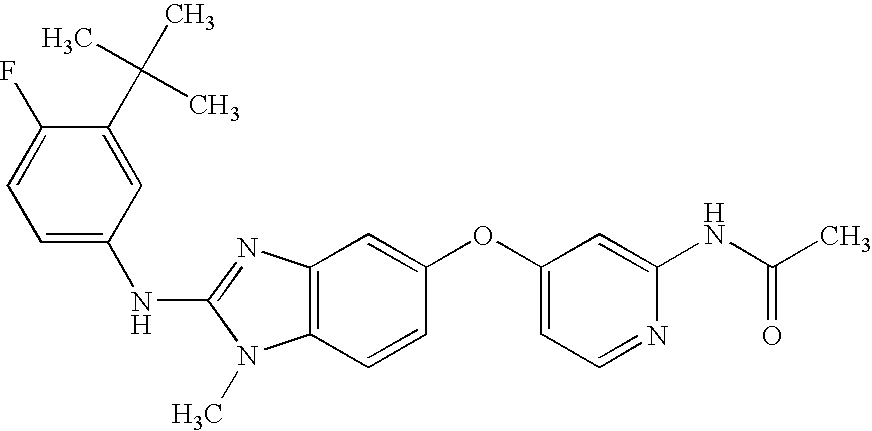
C1(C(C)(C)C)=CC(NC2=NC3=C(N2C)C=CC(OC2=CC=NC(NC(C)=O)=C2)=C3)=CC=C1F
